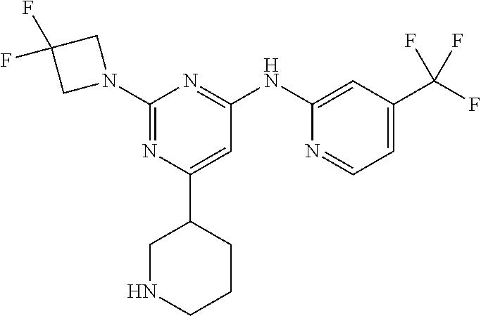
C1(C2CNCCC2)=CC(NC2=CC(C(F)(F)F)=CC=N2)=NC(N2CC(F)(F)C2)=N1
